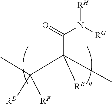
[RH]N([RG])C(C(C)(C(C)([RF])[RD])[RE])=O
